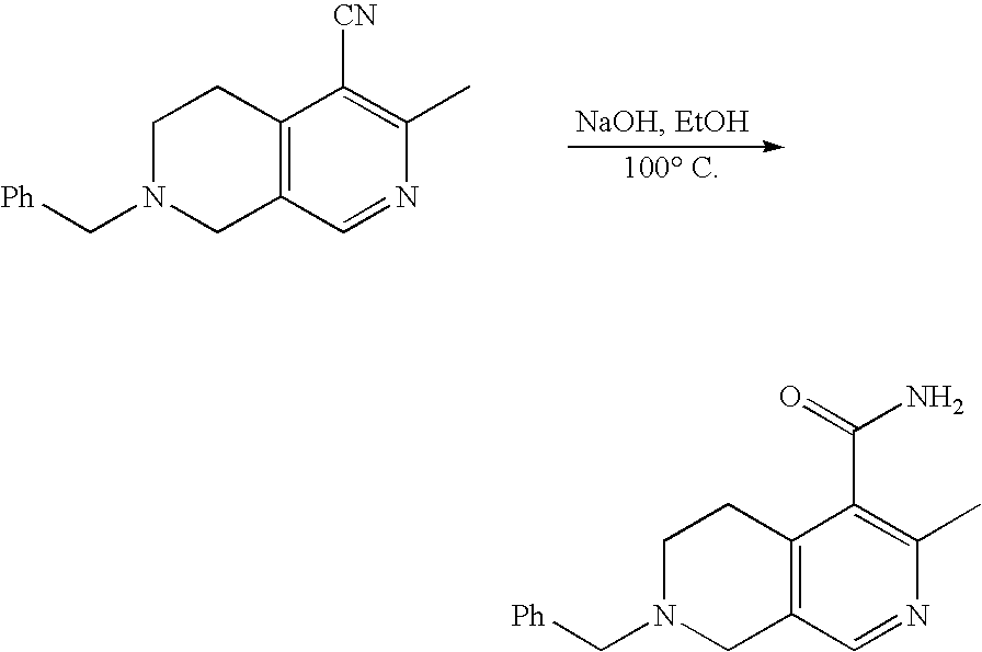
C12=C(C=NC(C)=C1[CN])CN(C[Ph])CC2.C12=C(C=NC(C)=C1C(=O)N)CN(C[Ph])CC2
